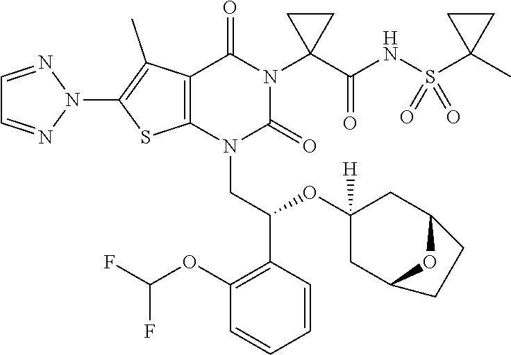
N1(C2=C(C)C3=C(S2)N(CC(C2=C(OC(F)F)C=CC=C2)OC2([H])CC4OC(C2)CC4)C(=O)N(C2(C(NS(C4(C)CC4)(=O)=O)=O)CC2)C3=O)N=CC=N1
